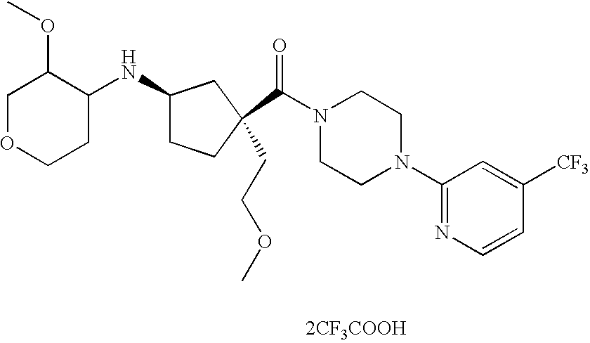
[2CF3COOH].C(=O)(N1CCN(C2=NC=CC([CF3])=C2)CC1)C1(CCOC)CCC(NC2C(OC)COCC2)C1
